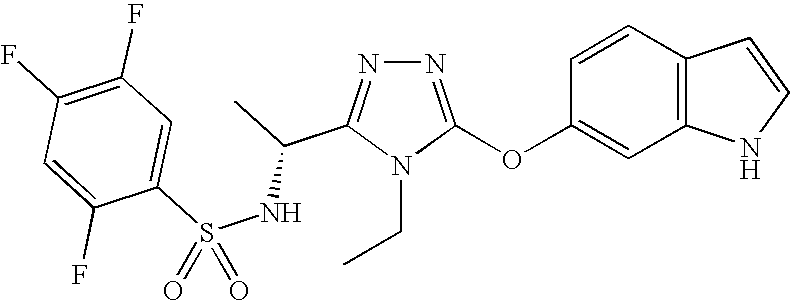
N1=C(OC2=CC3=C(C=C2)C=CN3)N(CC)C(C(C)NS(C2=CC(F)=C(F)C=C2F)(=O)=O)=N1
